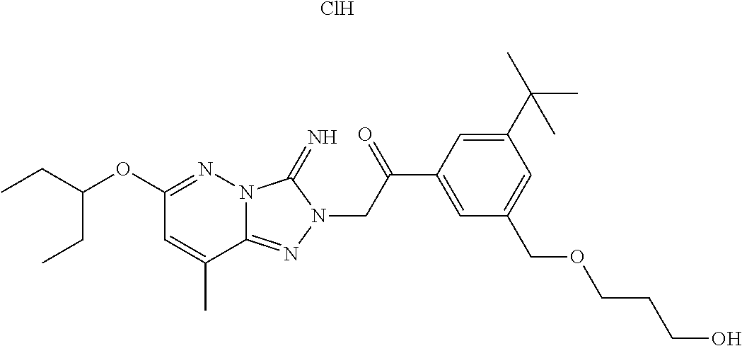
C12=NN(CC(C3=CC(COCCCO)=CC(C(C)(C)C)=C3)=O)C(=N)N1N=C(OC(CC)CC)C=C2C.Cl
